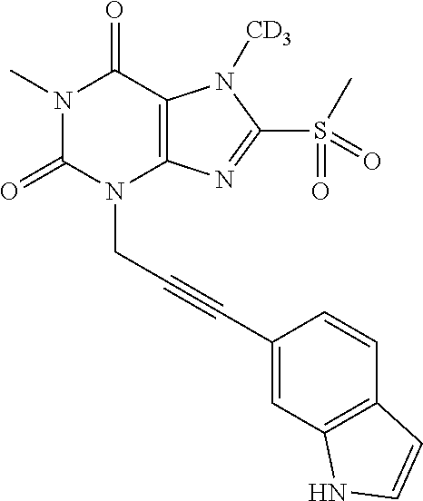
N1(C)C(=O)N(CC#CC2=CC3=C(C=C2)C=CN3)C2=C(C1=O)N([CD3])C(S(C)(=O)=O)=N2
